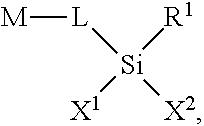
[L]([Si]([X2])([R1])[X1])[M]
